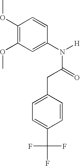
C1(OC)=C(OC)C=C(N([H])C(=O)CC2=CC=C(C(F)(F)F)C=C2)C=C1
